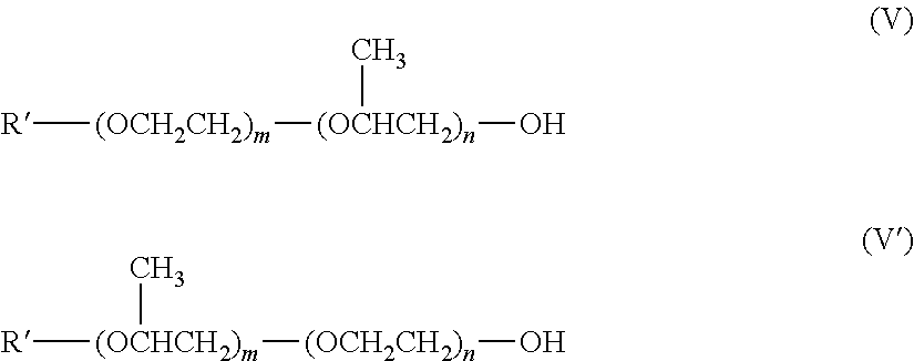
[R][(OCH2CH2)m][(OCHCH2)n](O)C.[R][(OCHCH2)m](C)[(OCH2CH2)n]O
